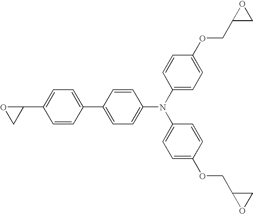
C1(C2=CC=C(C3=CC=C(N(C4=CC=C(OCC5CO5)C=C4)C4=CC=C(OCC5OC5)C=C4)C=C3)C=C2)OC1
